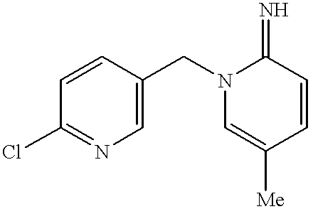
C1=CC(CN2C=C([Me])C=CC2=N)=CN=C1Cl
